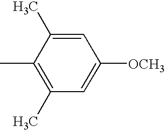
C1=C(C)C(C)=C(C)C=C1[OCH3]
